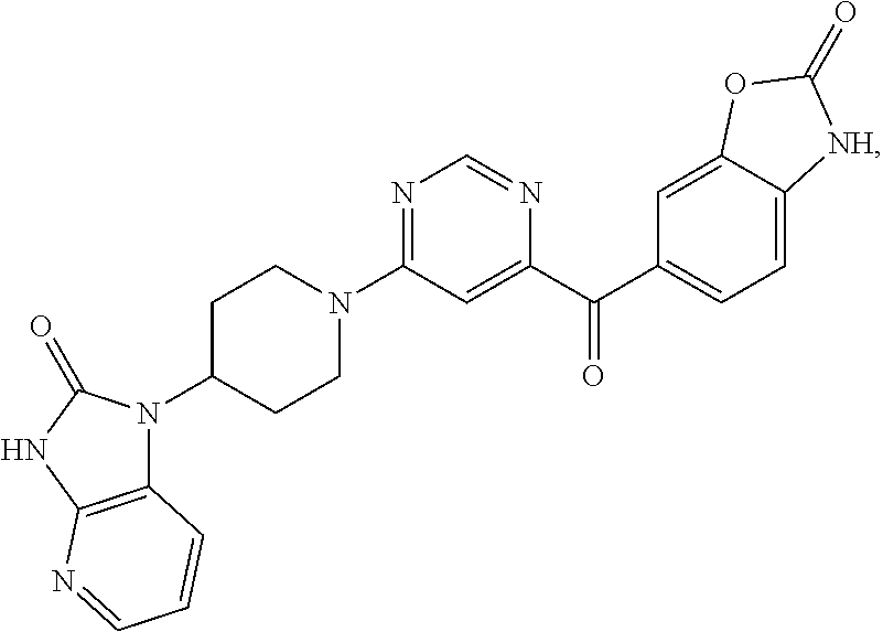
N1=C(N2CCC(N3C4=C(NC3=O)N=CC=C4)CC2)C=C(C(C2=CC=C3C(=C2)OC(=O)[NH]3)=O)N=C1
